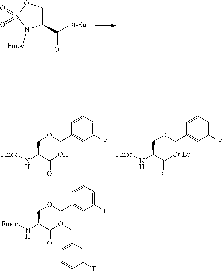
C1(C([Ot-Bu])=O)COS(=O)(=O)N1[Fmoc].C(COCC1=CC(F)=CC=C1)(C(O)=O)N[Fmoc].C(COCC1=CC(F)=CC=C1)(C(OCC1=CC=CC(F)=C1)=O)N[Fmoc].C(COCC1=CC(F)=CC=C1)(C([Ot-Bu])=O)N[Fmoc]
